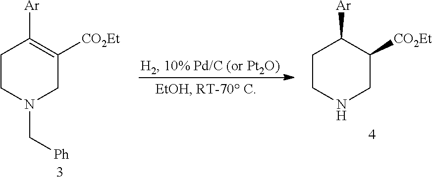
C1CN(C[Ph])CC([CO2Et])=C1[Ar].C1CNCC([CO2Et])C1[Ar]
